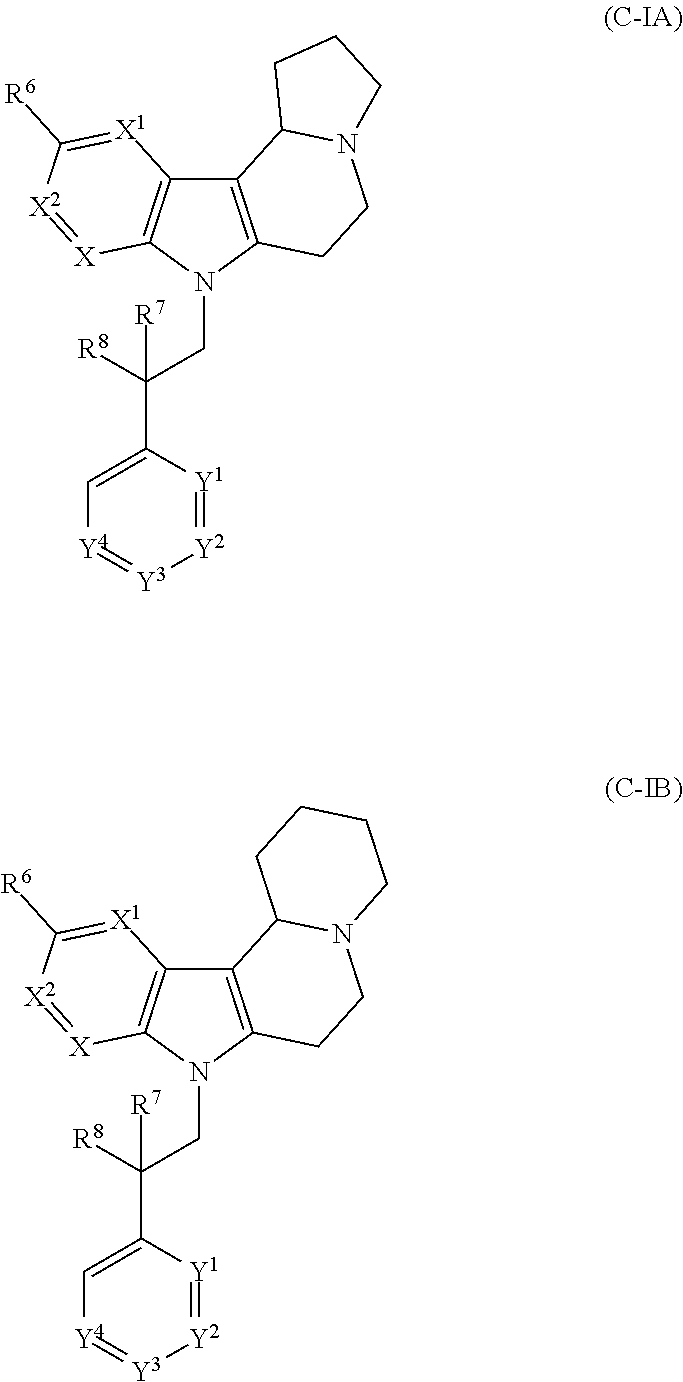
C12=C(N(CC([R8])([R7])C3=C[Y4]=[Y3][Y2]=[Y1]3)C3=C1[X1]=C([R6])[X2]=[X]3)CCN1C2CCC1.C12=C(N(CC([R8])([R7])C3=C[Y4]=[Y3][Y2]=[Y1]3)C3=C1[X1]=C([R6])[X2]=[X]3)CCN1C2CCCC1
